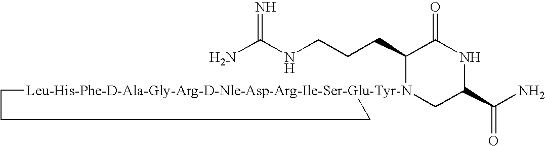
NC(NCCCC1[Leu-His-Phe-D-Ala-Gly-Arg-D-Nle-Asp-Arg-Ile-Ser-Glu-Tyr-N]2(CC(C(N)=O)NC1=O)CCC2)=N
